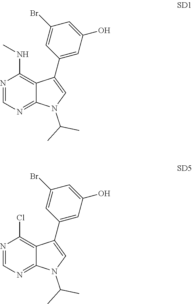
N1=CN=C2C(=C1NC)C(C1=CC(O)=CC(Br)=C1)=CN2C(C)C.N1=CN=C2C(=C1Cl)C(C1=CC(O)=CC(Br)=C1)=CN2C(C)C
